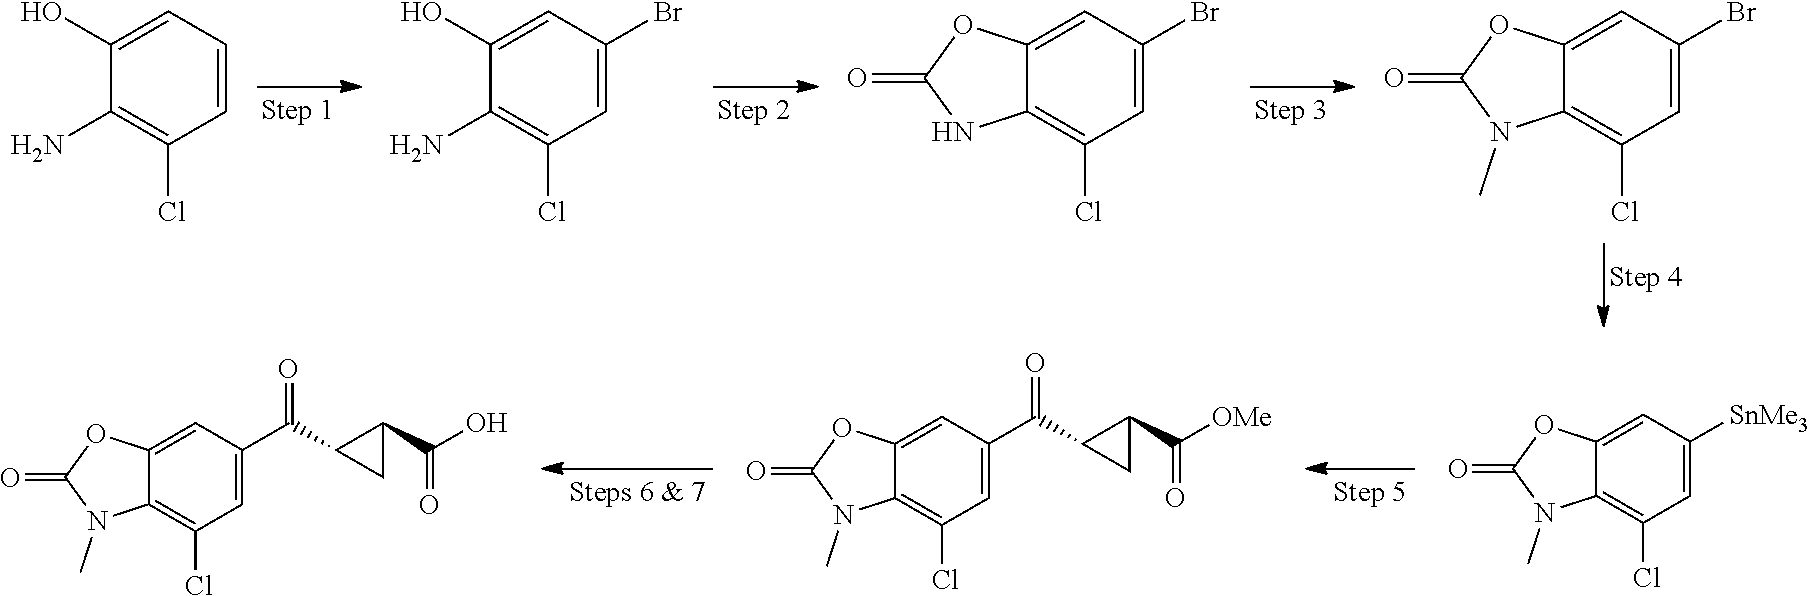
C1=C(O)C(N)=C(Cl)C=C1.C1=C(O)C(N)=C(Cl)C=C1Br.C1=C2C(=C(Cl)C=C1Br)NC(=O)O2.C1=C2C(=C(Cl)C=C1Br)N(C)C(=O)O2.C12=CC(C(=O)C3CC3C(=O)[OMe])=CC(Cl)=C1N(C)C(=O)O2.C12=CC(C(=O)C3CC3C(=O)O)=CC(Cl)=C1N(C)C(=O)O2.C1=C2C(=C(Cl)C=C1[SnMe3])N(C)C(=O)O2
